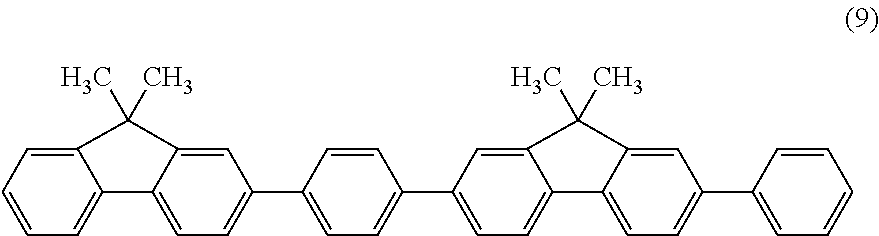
C12=CC=CC=C1C1=CC=C(C3=CC=C(C4=CC=C5C(=C4)C(C)(C)C4=CC(C6=CC=CC=C6)=CC=C54)C=C3)C=C1C2(C)C
